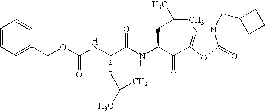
C1=CC=C(COC(NC(C(NC(CC(C)C)C(=O)C2=NN(CC3CCC3)C(=O)O2)=O)CC(C)C)=O)C=C1
